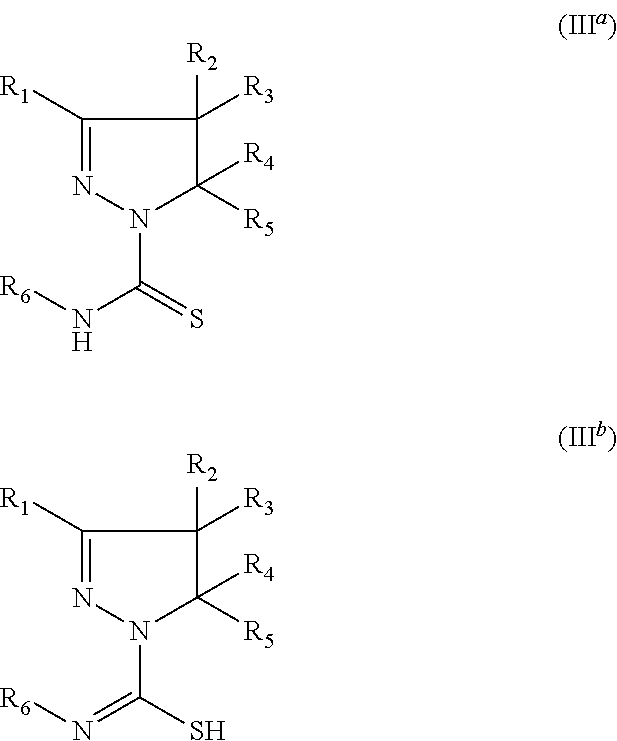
C1([R1])=NN(C(=S)N[R6])C([R4])([R5])C1([R2])[R3].C1([R1])=NN(C(S)=N[R6])C([R4])([R5])C1([R2])[R3]
